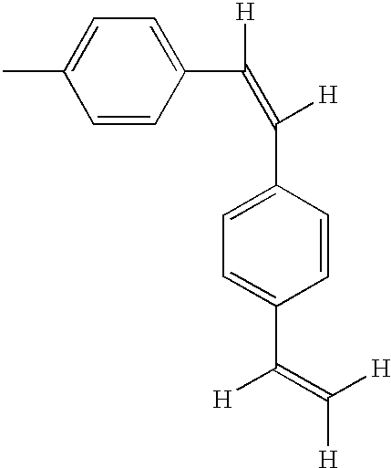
CC1=CC=C(C(=C([H])C2=CC=C(C(=C([H])[H])[H])C=C2)[H])C=C1
